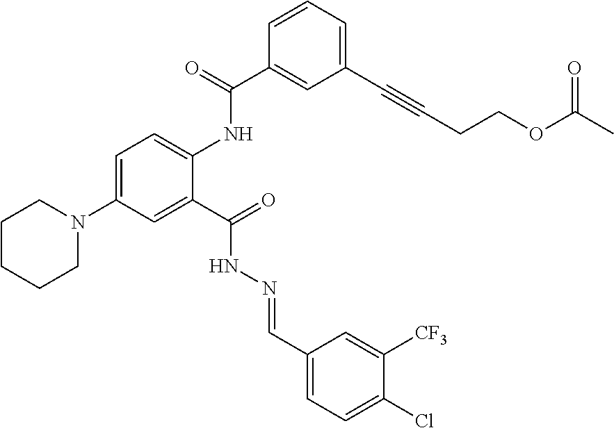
C1(C(=O)NC2=CC=C(N3CCCCC3)C=C2C(=O)NN=CC2=CC=C(Cl)C([CF3])=C2)=CC(C#CCCOC(C)=O)=CC=C1
